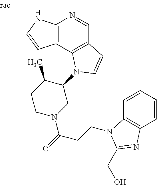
C12=C(C3=C(C=N1)C=CN3C1C(C)CCN(C(=O)CCN3C4=C(C=CC=C4)N=C3CO)C1)C=CN2
